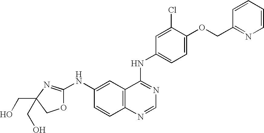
O1C(NC2=CC3=C(C=C2)N=CN=C3NC2=CC=C(OCC3=NC=CC=C3)C(Cl)=C2)=NC(CO)(CO)C1
